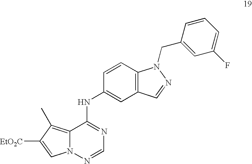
C12=C(C=CC(NC3=NC=NN4C3=C(C)C([EtO2C])=C4)=C1)N(CC1=CC(F)=CC=C1)N=C2
